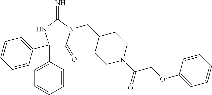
C1(C2=CC=CC=C2)(C2=CC=CC=C2)C(=O)N(CC2CCN(C(=O)COC3=CC=CC=C3)CC2)C(=N)N1
